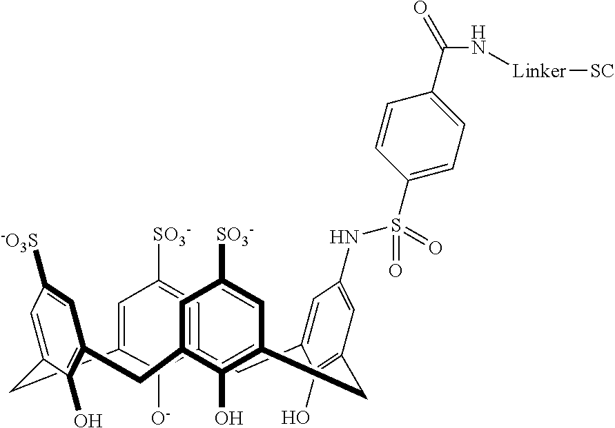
C12=CC([SO3-])=CC(=C1[O-])CC1=CC(NS(C3=CC=C(C(N[Linker][SC])=O)C=C3)(=O)=O)=CC(=C1O)CC1=C(O)C(=CC([SO3-])=C1)CC1=C(O)C(=CC([-O3S])=C1)C2
